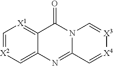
C1=[X2]C=C2C(=[X1]1)C(=O)N1C(=N2)C=[X4][X3]=C1
